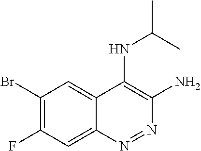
N1=NC(N)=C(NC(C)C)C2=CC(Br)=C(F)C=C12
